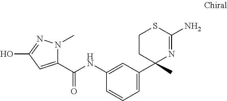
N1(C)C(C(NC2=CC(C3(C)N=C(N)SCC3)=CC=C2)=O)=CC(O)=N1
